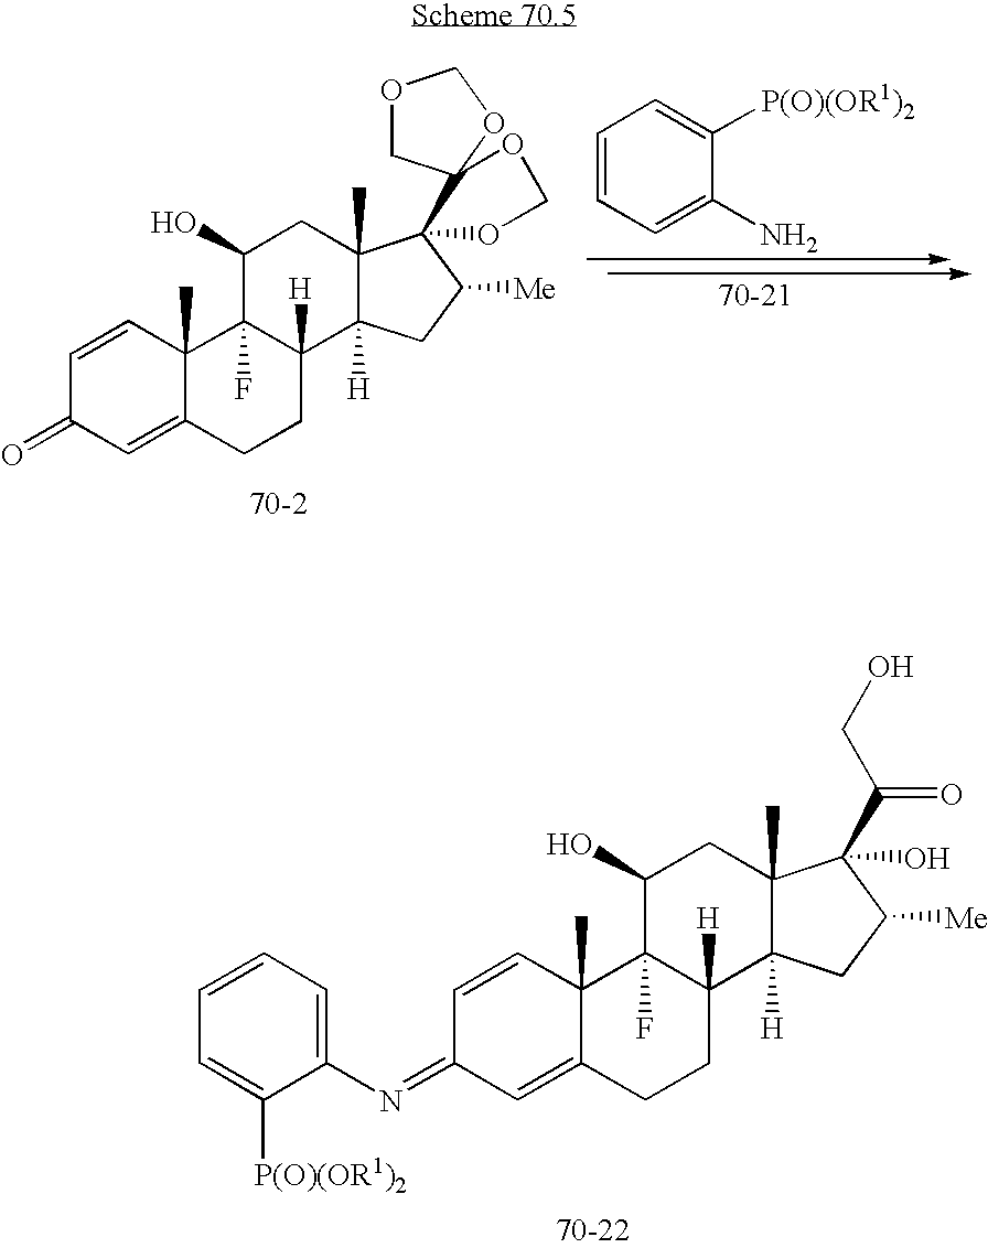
C1=CC2(C)C(=CC1=NC1=CC=CC=C1[P(O)(OR1)2])CCC1([H])C2(F)C(O)CC2(C)C1([H])CC([Me])C2(C(CO)=O)O.C1=CC2(C)C(=CC1=O)CCC1([H])C2(F)C(O)CC2(C)C1([H])CC([Me])C21OCOC12COCO2.C1=CC=C(N)C([P(O)(OR1)2])=C1
